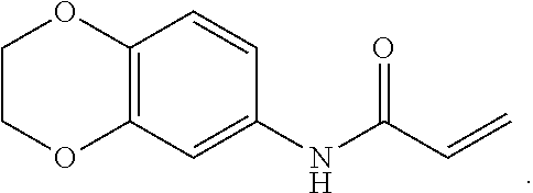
O1C2=C(OCC1)C=CC(NC(=O)C=C)=C2
